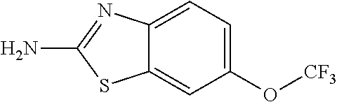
C1(O[CF3])=CC=C2C(=C1)SC(N)=N2
